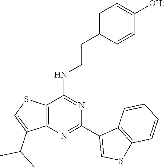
C1(C2=CSC3=C2C=CC=C3)=NC2=C(C(NCCC3=CC=C([OH])C=C3)=N1)SC=C2C(C)C
